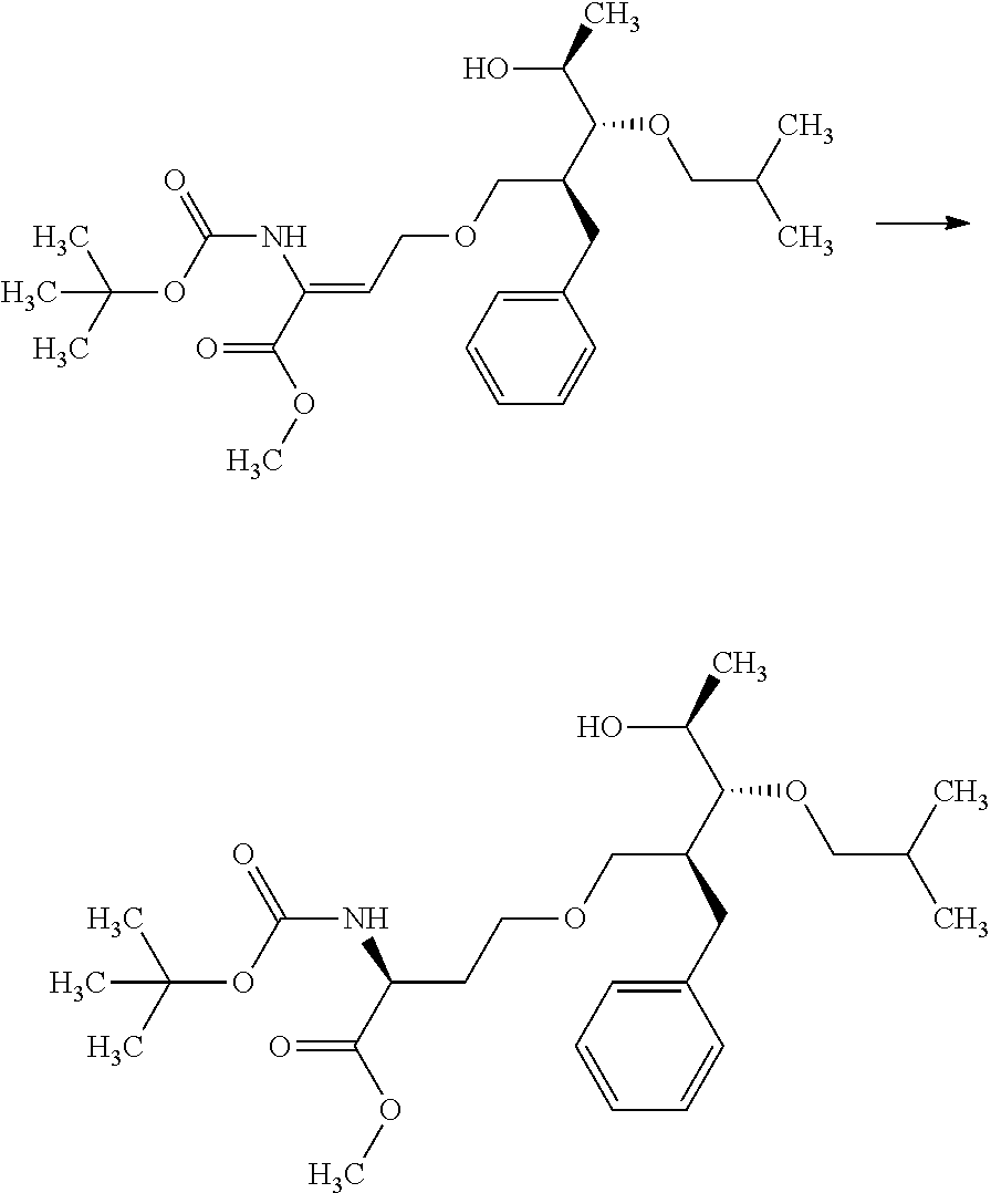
C(CCOCC(C(C(O)C)OCC(C)C)CC1=CC=CC=C1)(NC(OC(C)(C)C)=O)C(=O)OC.C(=CCOCC(C(C(O)C)OCC(C)C)CC1=CC=CC=C1)(NC(OC(C)(C)C)=O)C(=O)OC
